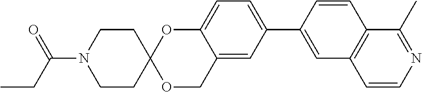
C1CC2(CCN1C(CC)=O)OCC1=CC(C3=CC4=C(C=C3)C(C)=NC=C4)=CC=C1O2
